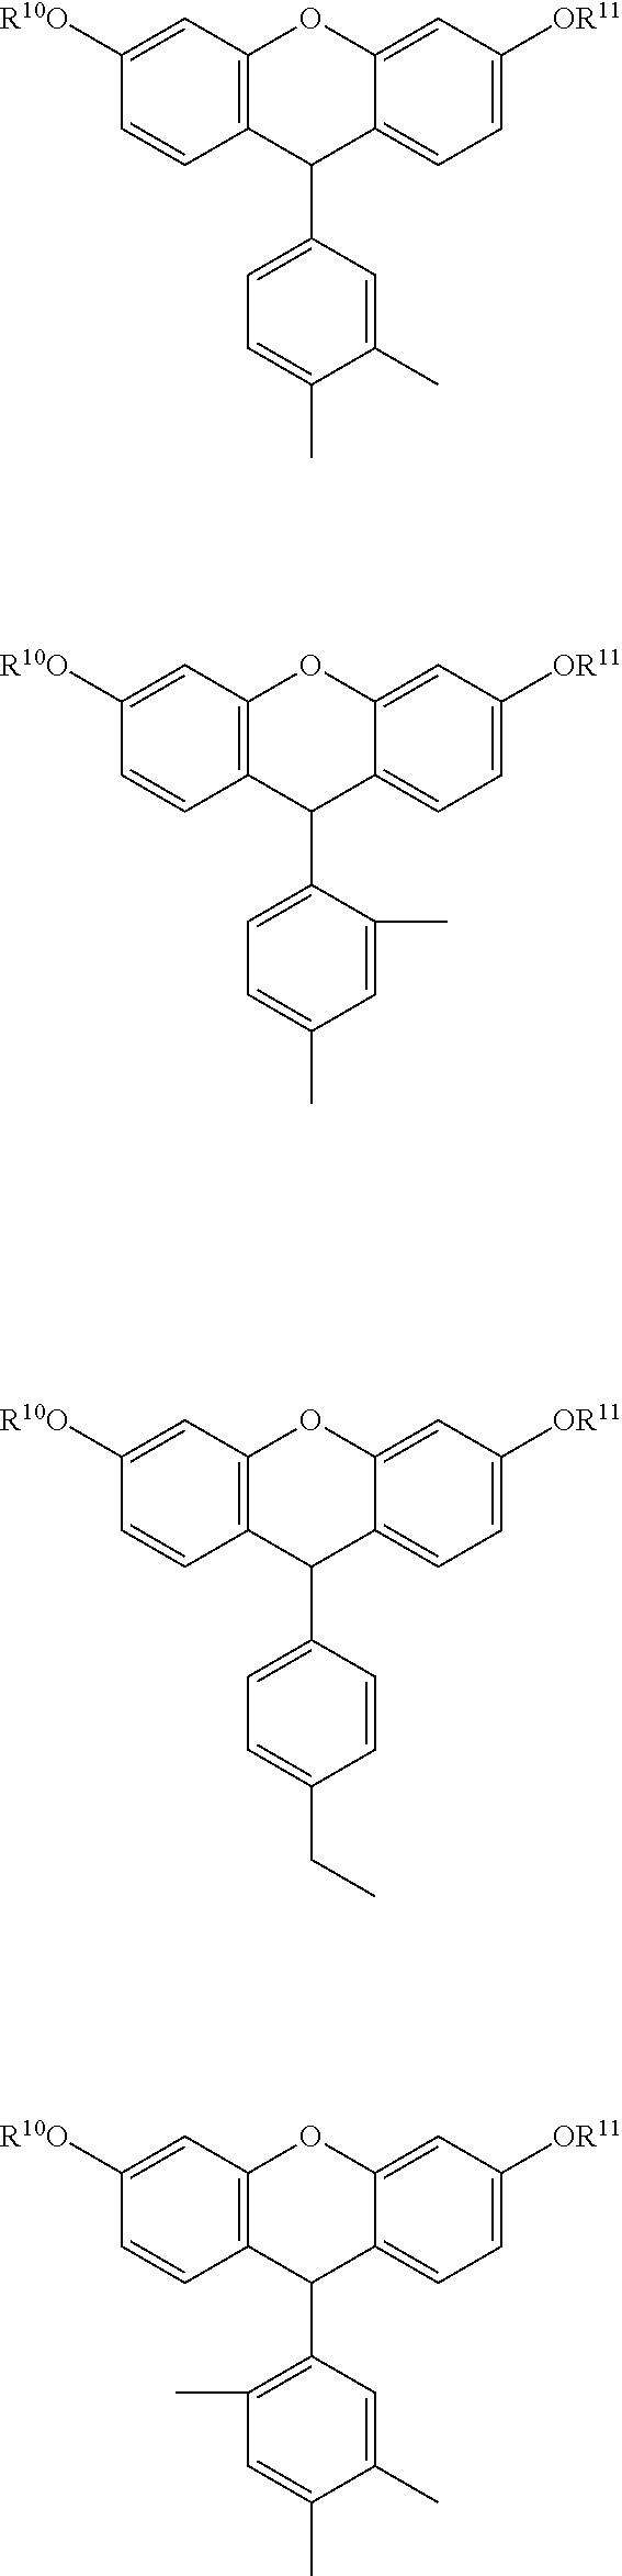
C12=CC=C([OR11])C=C1OC1=C(C2C2=CC=C(C)C(C)=C2)C=CC([R10O])=C1.C12=CC=C([OR11])C=C1OC1=C(C2C2=CC=C(C)C=C2C)C=CC([R10O])=C1.C12=CC=C([OR11])C=C1OC1=C(C2C2=CC=C(CC)C=C2)C=CC([R10O])=C1.C12=CC=C([OR11])C=C1OC1=C(C2C2=C(C)C=C(C)C(C)=C2)C=CC([R10O])=C1
